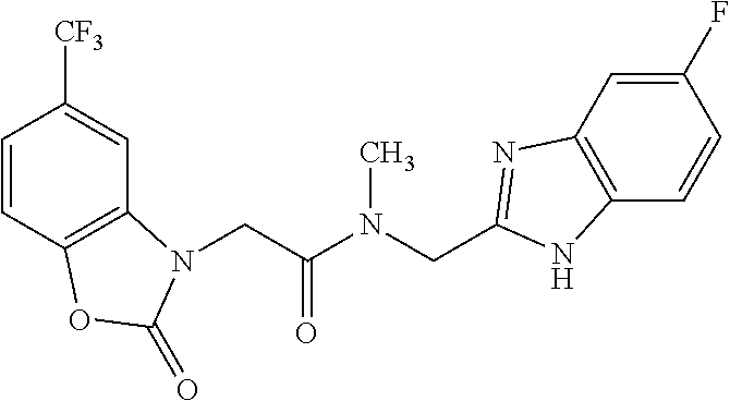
C1=CC2=C(C=C1[CF3])N(CC(N(CC1=NC3=C(C=CC(F)=C3)N1)C)=O)C(=O)O2
